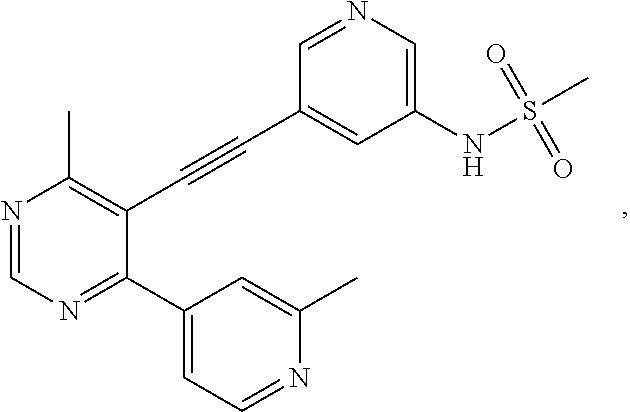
N1=CN=C(C2=CC=NC(C)=C2)C(C#CC2=CC(NS(C)(=O)=O)=CN=C2)=C1C
